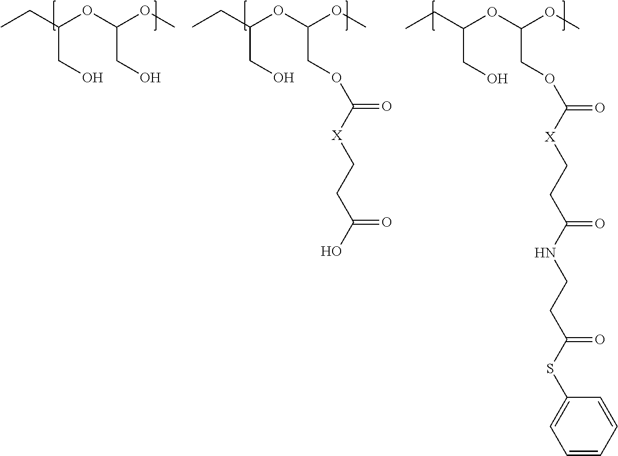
CCC(OC(OC)COC(=O)[X]CCC(O)=O)CO.CCC(OC(OC)CO)CO.CCC(OC(OC)COC(=O)[X]CCC(NCCC(SC1=CC=CC=C1)=O)=O)CO
